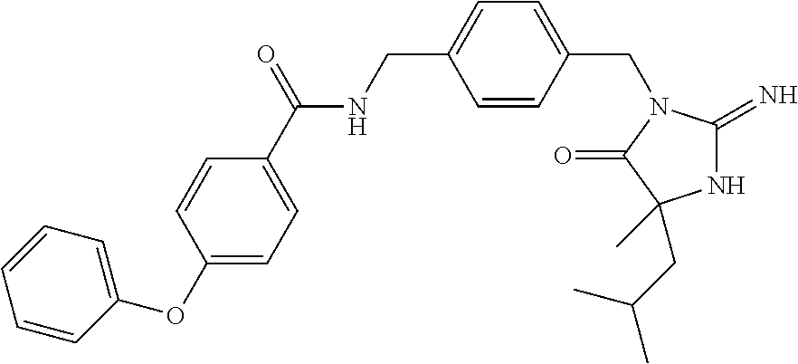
N1C(=N)N(CC2=CC=C(CNC(C3=CC=C(OC4=CC=CC=C4)C=C3)=O)C=C2)C(=O)C1(CC(C)C)C
